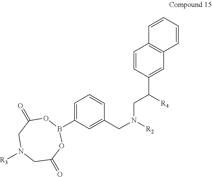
C1=CC=CC2=C1C=CC(C(CN([R2])CC1=CC(B3OC(=O)CN([R3])CC(=O)O3)=CC=C1)[R4])=C2
